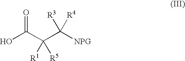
OC(C(C([NPG])([R3])[R4])([R1])[R5])=O
